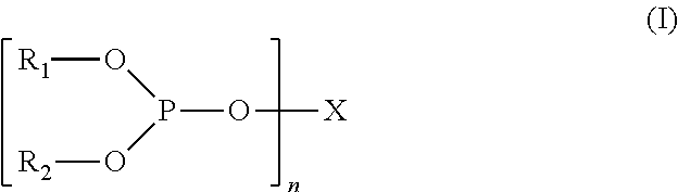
[R1]OP(O[R2])O[X]
